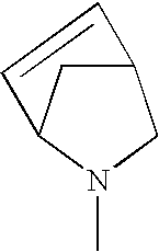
C12CC(N(C)C1)C=C2
